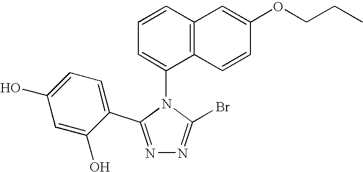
N1=C(C2=CC=C(O)C=C2O)N(C2=CC=CC3=C2C=CC(OCCC)=C3)C(Br)=N1
